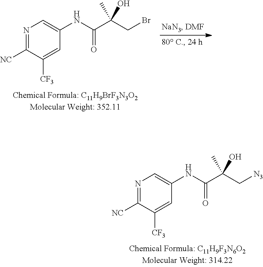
N1=C([NC])C([CF3])=CC(NC(C(CBr)(O)C)=O)=C1.N1=C([NC])C([CF3])=CC(NC(C(C[N3])(O)C)=O)=C1
